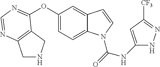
C1NCC2=C1N=CN=C2OC1=CC=C2C(=C1)C=CN2C(=O)NC1=CC([CF3])=NN1
